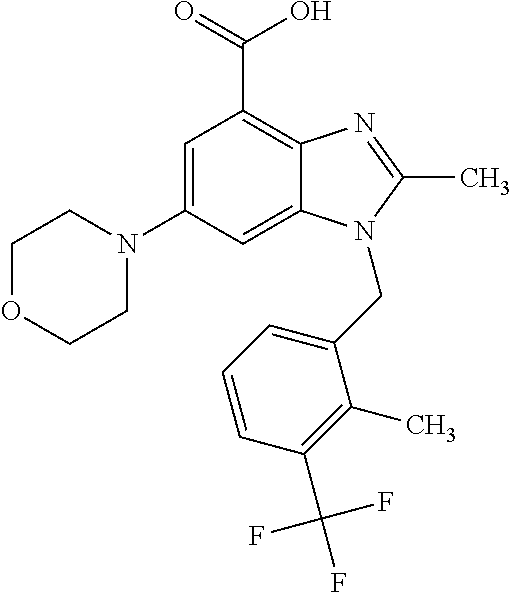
C1=C(N2CCOCC2)C=C2C(=C1C(=O)O)N=C(C)N2CC1=CC=CC(C(F)(F)F)=C1C
